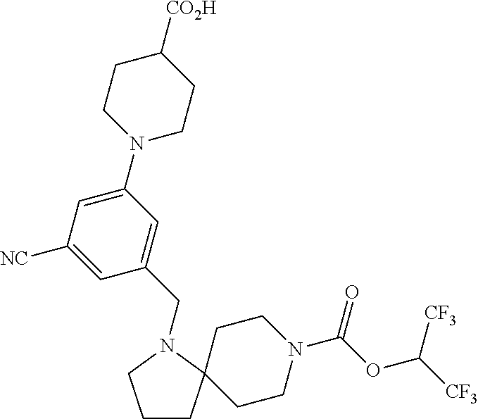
C1CC2(CCN(C(OC([CF3])[CF3])=O)CC2)N(CC2=CC(N3CCC([CO2H])CC3)=CC([NC])=C2)C1
